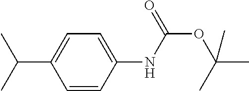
O(C(NC1=CC=C(C(C)C)C=C1)=O)C(C)(C)C
